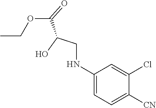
C1(NCC(O)C(=O)OCC)=CC=C([CN])C(Cl)=C1
